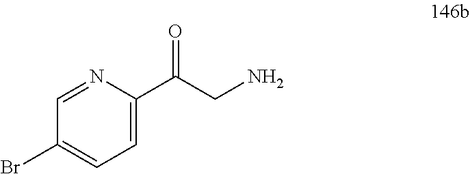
C1=NC(C(CN)=O)=CC=C1Br
